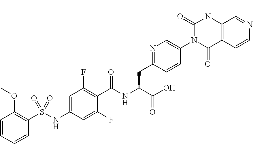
C1=CC=CC(S(NC2=CC(F)=C(C(NC(C(O)=O)CC3=NC=C(N4C(=O)C5=C(N(C)C4=O)C=NC=C5)C=C3)=O)C(F)=C2)(=O)=O)=C1OC
